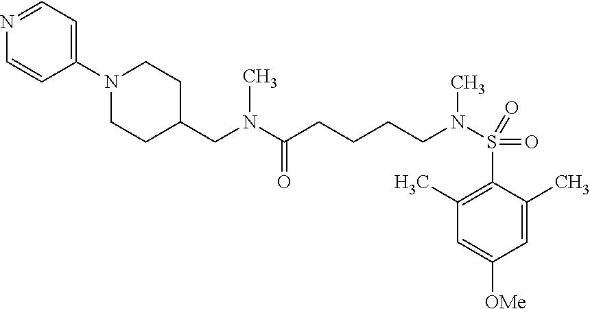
C1(C)=C(S(N(CCCCC(N(CC2CCN(C3=CC=NC=C3)CC2)C)=O)C)(=O)=O)C(C)=CC([OMe])=C1
